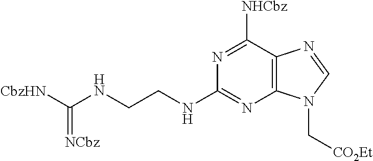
[CbzHN]C(NCCNC1=NC2=C(C([NHCbz])=N1)N=CN2C[CO2Et])=[NCbz]
